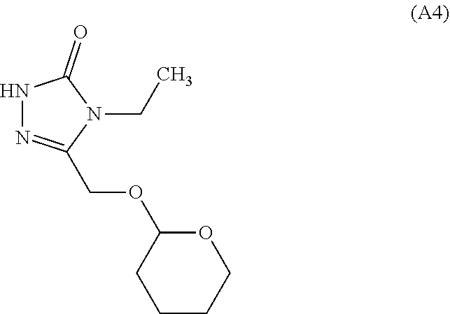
N1N=C(COC2CCCCO2)N(CC)C1=O
